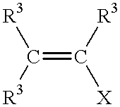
C(=C([R3])[X])([R3])[R3]
